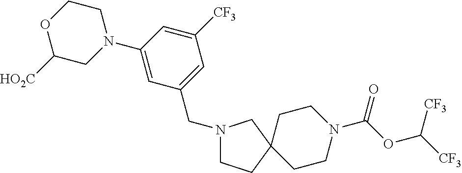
C1(N2CCOC([HO2C])C2)=CC(CN2CCC3(CCN(C(OC([CF3])[CF3])=O)CC3)C2)=CC([CF3])=C1
